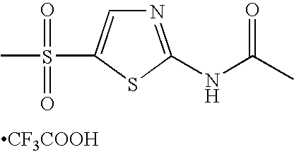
N1=C(NC(C)=O)SC(S(C)(=O)=O)=C1.[CF3COOH]
